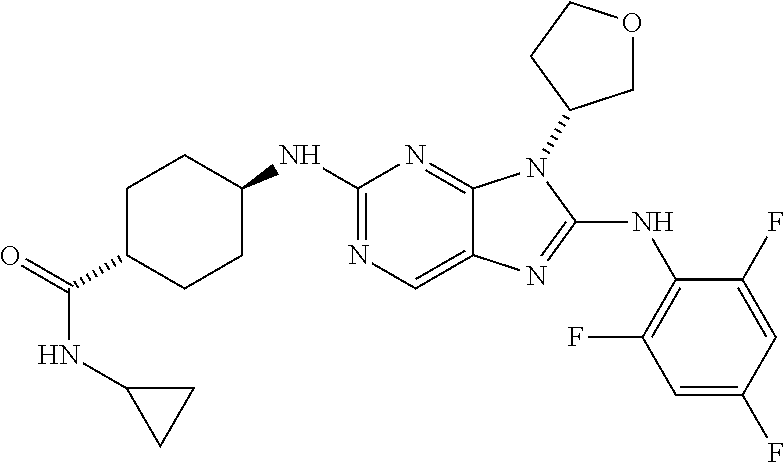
N1=C(NC2CCC(C(=O)NC3CC3)CC2)N=C2C(=C1)N=C(NC1=C(F)C=C(F)C=C1F)N2C1COCC1
